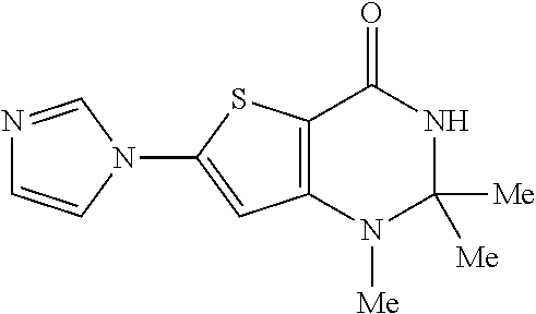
C12=C(N([Me])C([Me])([Me])NC1=O)C=C(N1C=CN=C1)S2
